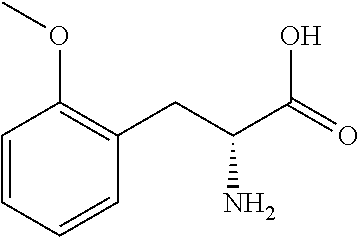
C(C(N)C(=O)O)C1=C(OC)C=CC=C1
